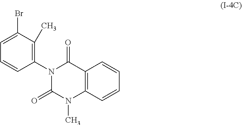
C1=C(Br)C(C)=C(N2C(=O)N(C)C3=C(C2=O)C=CC=C3)C=C1
